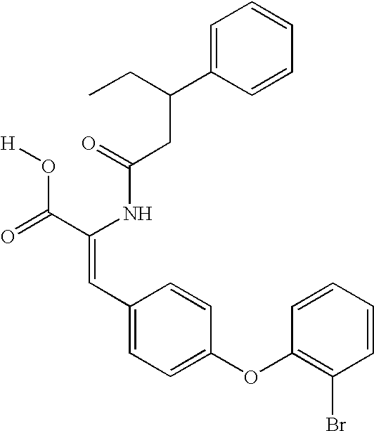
C(=O)(NC(C(=O)O[H])=CC1=CC=C(OC2=C(Br)C=CC=C2)C=C1)CC(CC)C1=CC=CC=C1
